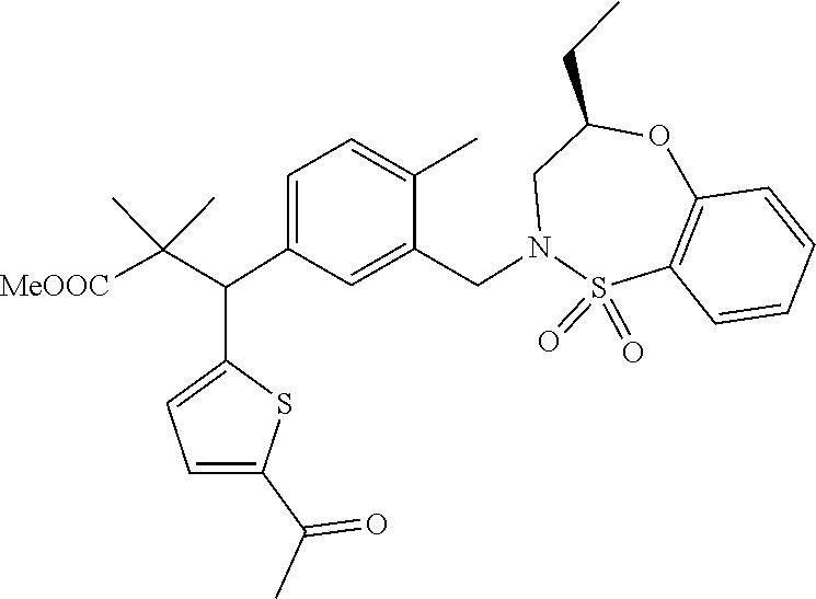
S1(=O)(=O)C2=C(C=CC=C2)OC(CC)CN1CC1=CC(C(C2=CC=C(C(C)=O)S2)C([MeOOC])(C)C)=CC=C1C
